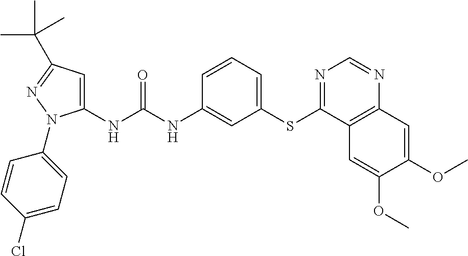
C1(NC(NC2=CC(SC3=NC=NC4=C3C=C(OC)C(OC)=C4)=CC=C2)=O)=CC(C(C)(C)C)=NN1C1=CC=C(Cl)C=C1
